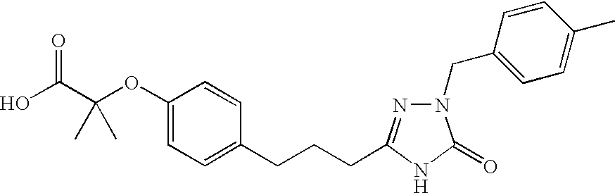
C1(OC(C(O)=O)(C)C)=CC=C(CCCC2=NN(CC3=CC=C(C)C=C3)C(=O)N2)C=C1
